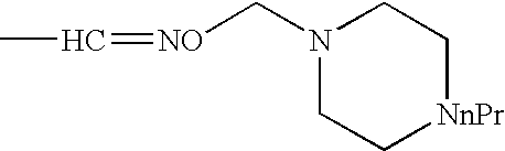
N1(C[NO]=CC)CC[NnPr]CC1
